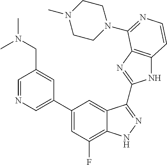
C1=C(C2=CC(F)=C3C(=C2)C(C2=NC4=C(N2)C=CN=C4N2CCN(C)CC2)=NN3)C=C(CN(C)C)C=N1
